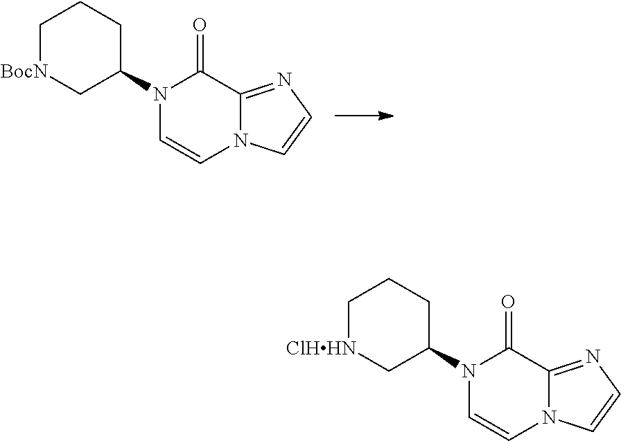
C1[BocN]CC(N2C=CN3C(=NC=C3)C2=O)CC1.C1[ClHHN]CC(N2C=CN3C(=NC=C3)C2=O)CC1
